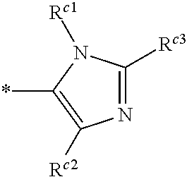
N1=C([Rc3])N([Rc1])C(*)=C1[Rc2]
